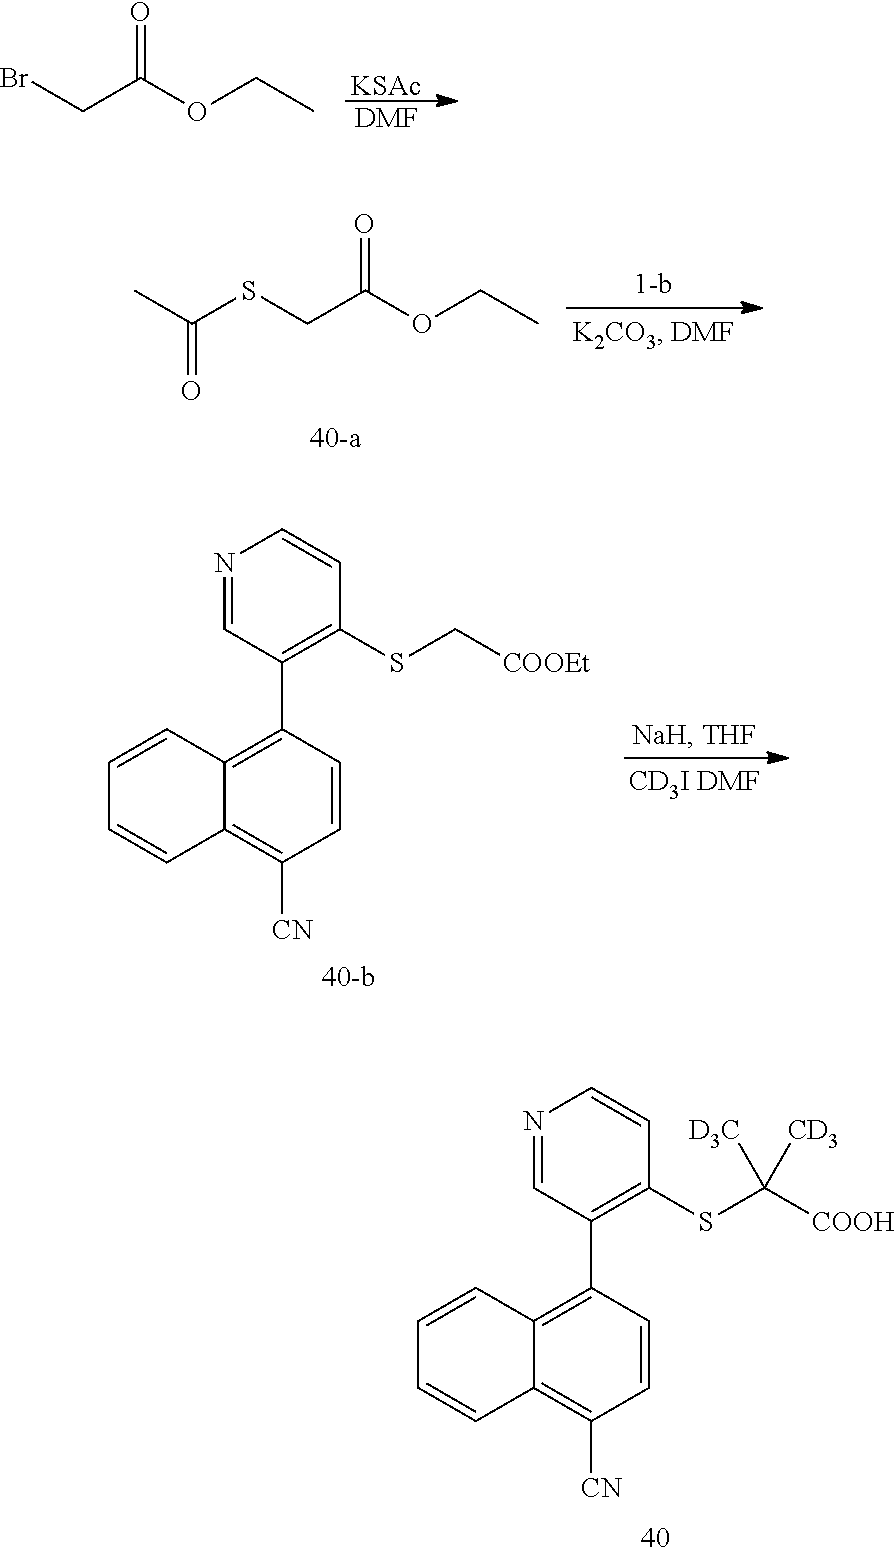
C1=CC(C2=C(SC([COOH])([D3C])[CD3])C=CN=C2)=C2C(=C1[CN])C=CC=C2.[KSAc].[DMF].O=C(OCC)CBr.C(=O)(C)SCC(OCC)=O.N1=CC(C2=C3C(=C([CN])C=C2)C=CC=C3)=C(SC[COOEt])C=C1
